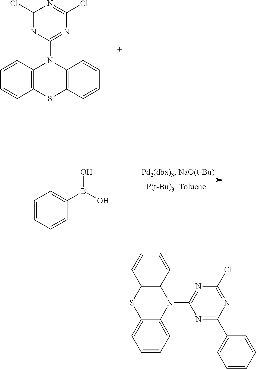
C12=C(C=CC=C1)N(C1=NC(Cl)=NC(Cl)=N1)C1=C(S2)C=CC=C1.C1=C(B(O)O)C=CC=C1.C12=C(C=CC=C1)N(C1=NC(Cl)=NC(C3=CC=CC=C3)=N1)C1=CC=CC=C1S2
